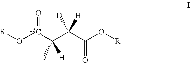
[R]O[13C](C(C(C(O[R])=O)([D])[H])([D])[H])=O
